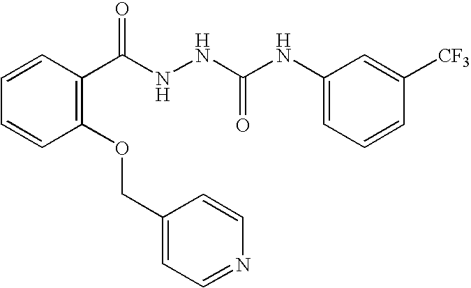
C1=CC(C(NNC(NC2=CC=CC([CF3])=C2)=O)=O)=C(OCC2=CC=NC=C2)C=C1
